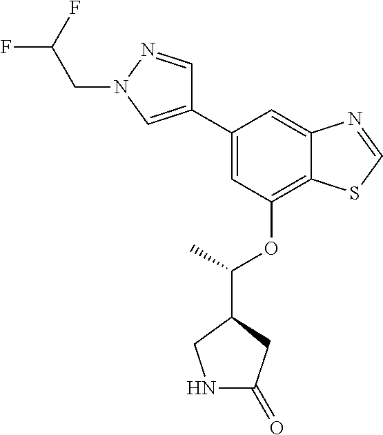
C1(C2=CC(OC(C)C3CNC(=O)C3)=C3C(=C2)N=CS3)=CN(CC(F)F)N=C1
